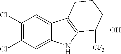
C1(Cl)=C(Cl)C=C2C(=C1)C1=C(N2)C([CF3])(O)CCC1
